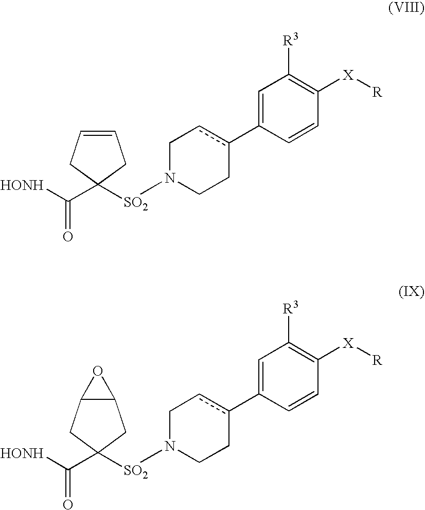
[HONH]C(=O)C1([SO2]N2CCc(C3=CC([R3])=C([X][R])C=C3)cC2)CC=CC1.[HONH]C(=O)C1([SO2]N2CCc(C3=CC([R3])=C([X][R])C=C3)cC2)CC2C(C1)O2
